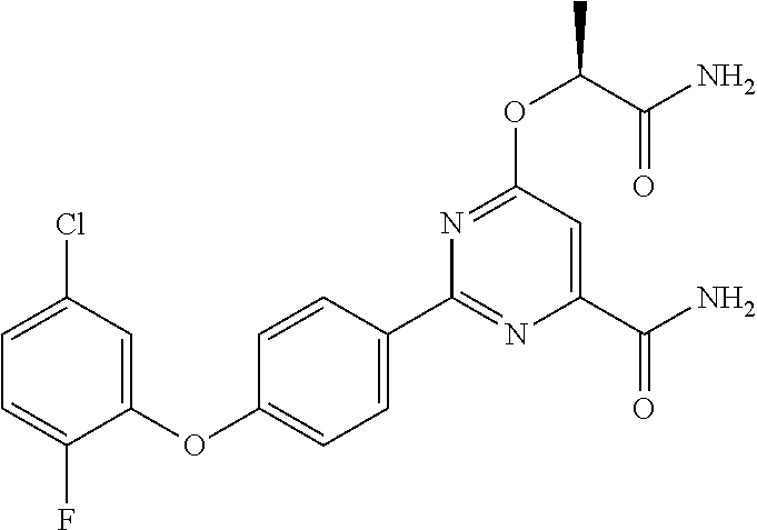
C1=C(F)C(OC2=CC=C(C3=NC(C(N)=O)=CC(OC(C(N)=O)C)=N3)C=C2)=CC(Cl)=C1
